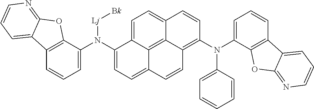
C12=C(C(N(C3=CC=C4C5=C6C(=C(N(C7=CC=CC=C7)C7=CC=CC8=C7OC7=NC=CC=C87)C=CC6=CC=C35)C=C4)[Lj][Bk])=CC=C1)OC1=NC=CC=C21
